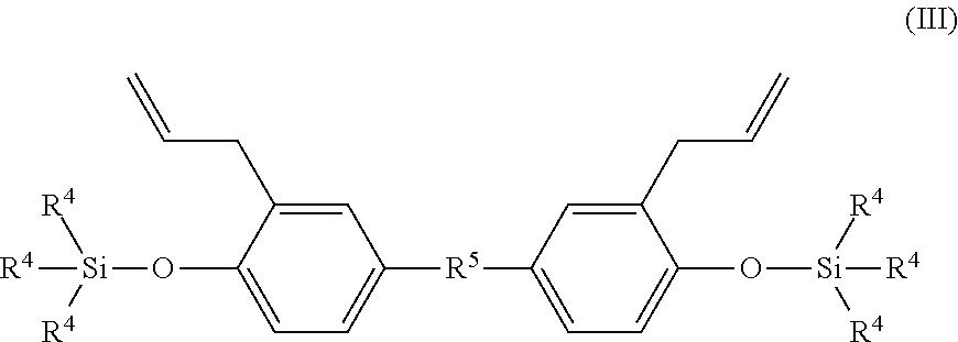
[Si](OC1=CC=C([R5]C2=CC=C(O[Si]([R4])([R4])[R4])C(CC=C)=C2)C=C1CC=C)([R4])([R4])[R4]
